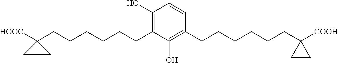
C1(O)=C(CCCCCCC2([HOOC])CC2)C(O)=C(CCCCCCC2([COOH])CC2)C=C1
